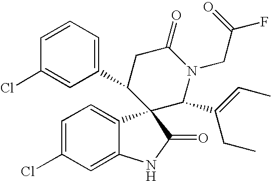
C1(C2CC(=O)N(CC(=O)F)C(C(=CC)CC)C23C2=CC=C(Cl)C=C2NC3=O)=CC=CC(Cl)=C1
